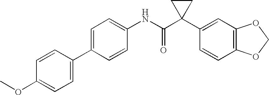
C1=CC(C2=CC=C(OC)C=C2)=CC=C1NC(C1(C2=CC3=C(C=C2)OCO3)CC1)=O
